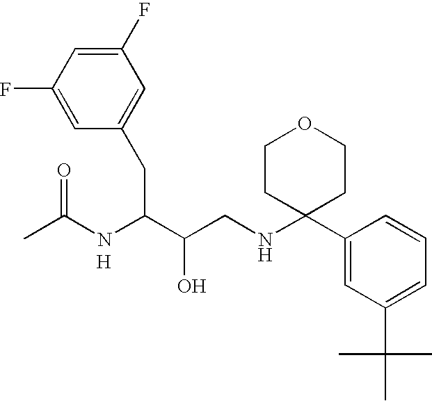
CC(NC(C(CNC1(C2=CC(C(C)(C)C)=CC=C2)CCOCC1)O)CC1=CC(F)=CC(F)=C1)=O.[H]
